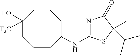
N(C1=NC(=O)C(C)(C(C)C)S1)C1CCCC([F3C])(O)CCC1
